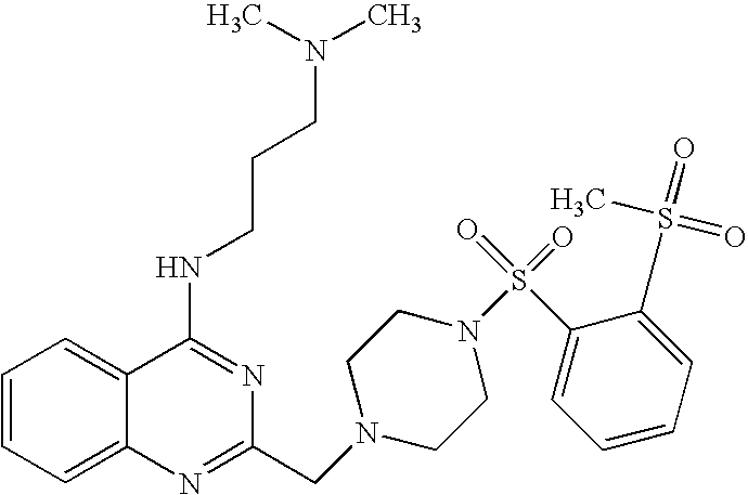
C1=CC=C2C(=C1)C(NCCCN(C)C)=NC(CN1CCN(S(C3=CC=CC=C3S(=O)(=O)C)(=O)=O)CC1)=N2
